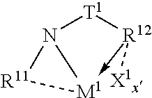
[T1]1N2[R11][M1]2-[R12]1[X1x]
